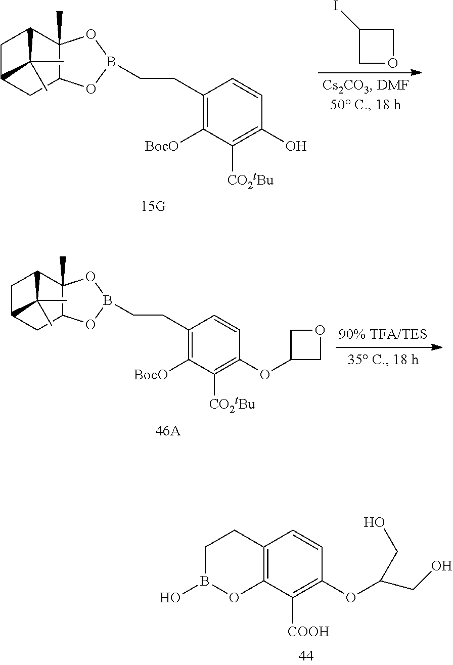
C1B(O)OC2=C(C1)C=CC(OC(CO)CO)=C2[COOH].C1C2CC3C(C)(C1C2(C)C)OB(CCC1=C([BocO])C([CO2tBu])=C(O)C=C1)O3.C1(I)COC1.C1C2CC3C(C)(C1C2(C)C)OB(CCC1=C([BocO])C([CO2tBu])=C(OC2COC2)C=C1)O3
